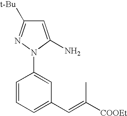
C1=CC=C(C=C([COOEt])C)C=C1N1C(N)=CC([t-Bu])=N1
